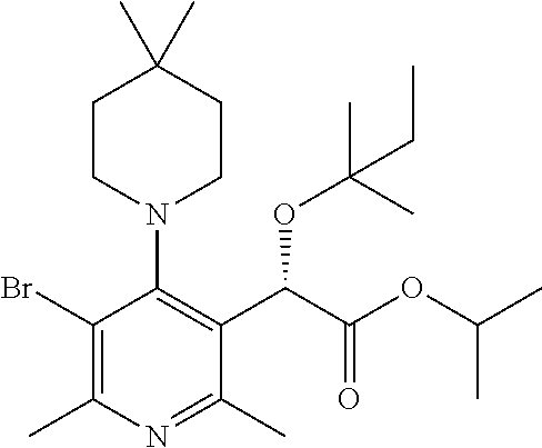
C1CN(C2=C(C(C(OC(C)C)=O)OC(C)(C)CC)C(C)=NC(C)=C2Br)CCC1(C)C
